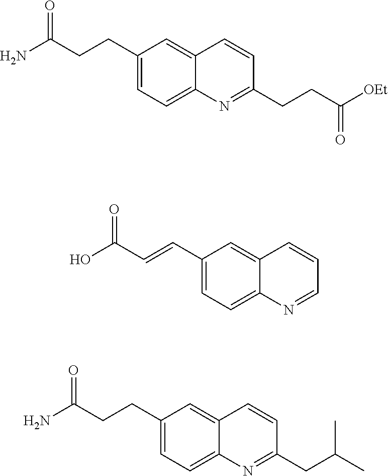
C12=CC(CCC(N)=O)=CC=C1N=C(CCC([OEt])=O)C=C2.C12=CC(C=CC(O)=O)=CC=C1N=CC=C2.C12=CC(CCC(N)=O)=CC=C1N=C(CC(C)C)C=C2
